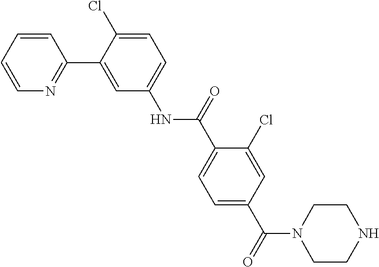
C1=CN=C(C2=CC(NC(C3=CC=C(C(=O)N4CCNCC4)C=C3Cl)=O)=CC=C2Cl)C=C1
